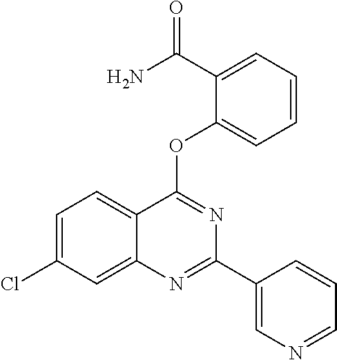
C1=C(Cl)C=C2C(=C1)C(OC1=CC=CC=C1C(N)=O)=NC(C1=CN=CC=C1)=N2
